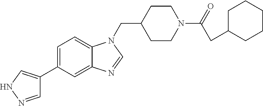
C1CN(C(=O)CC2CCCCC2)CCC1CN1C2=CC=C(C3=CNN=C3)C=C2N=C1
